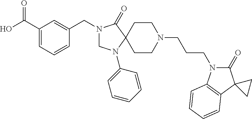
C1(C(O)=O)=CC=CC(CN2CN(C3=CC=CC=C3)C3(C2=O)CCN(CCCN2C(=O)C4(C5=C2C=CC=C5)CC4)CC3)=C1
